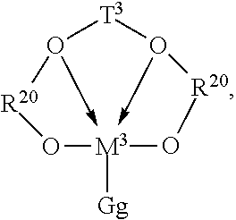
O12->[M3]3([Gg])(-O([T3]1)[R20]O3)O[R20]2
